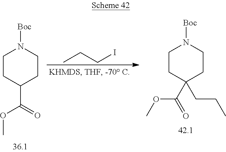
C1CC(C(OC)=O)CCN1[Boc].CCCI.C1CC(C(OC)=O)(CCC)CCN1[Boc]
